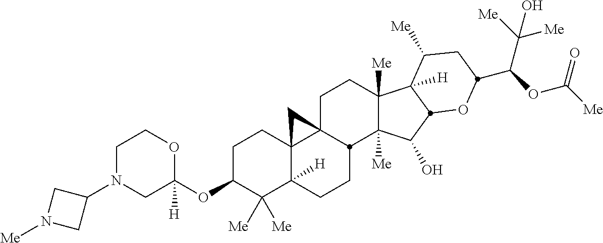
C1C(OC2([H])OCCN(C3CN([Me])C3)C2)C([Me])([Me])C2([H])C3(C1)C1(CCC4([Me])C([Me])(C(O)C5C4([H])C([Me])CC(C(OC([Me])=O)C([Me])([Me])O)O5)C1CC2)C3
